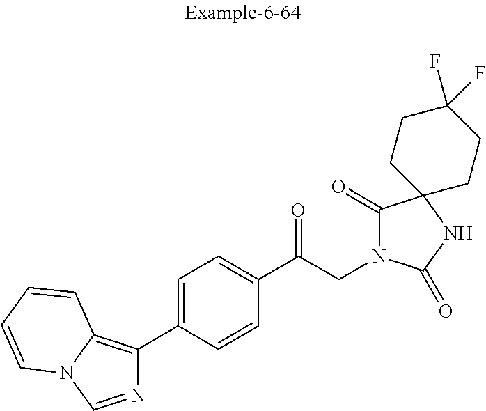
C1(C2=C3N(C=N2)C=CC=C3)=CC=C(C(CN2C(=O)C3(NC2=O)CCC(F)(F)CC3)=O)C=C1
